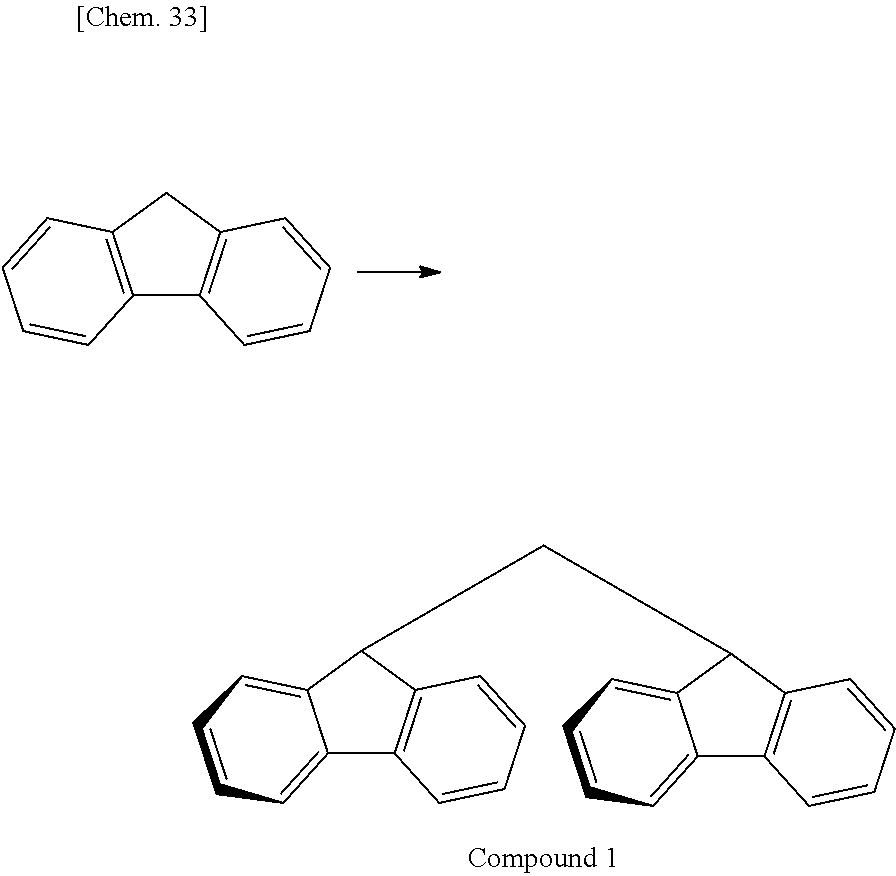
C12=C(CC3=C1C=CC=C3)C=CC=C2.C12=CC=CC=C1C(CC1C3=C(C4=CC=CC=C41)C=CC=C3)C1=C2C=CC=C1
